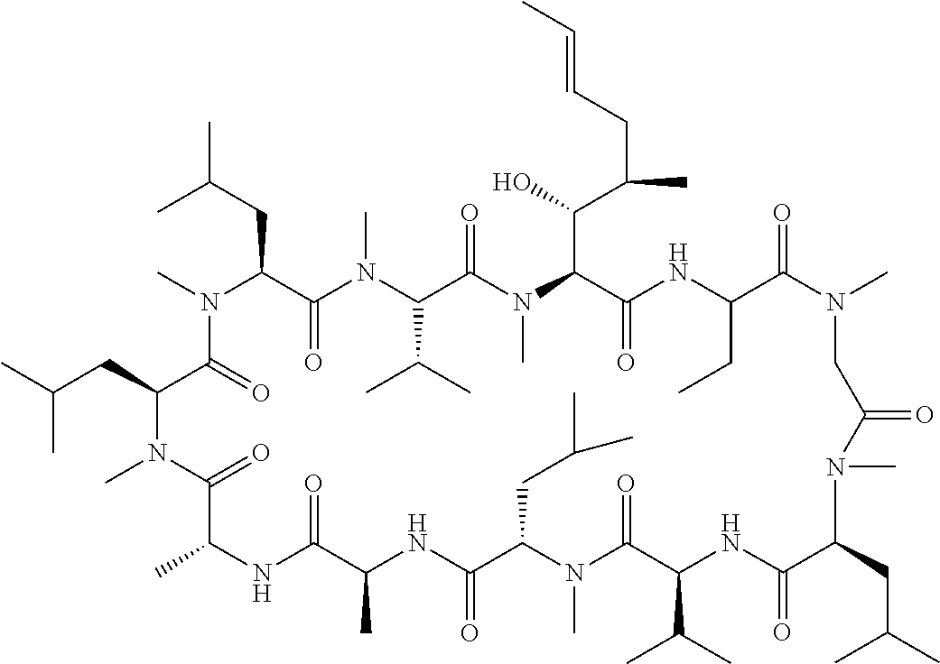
CC(CC1C(=O)N(C)C(CC(C)C)C(=O)N(C)C(C(C)C)C(=O)N(C)C(C(C(CC=CC)C)O)C(=O)NC(CC)C(=O)N(C)CC(=O)N(C)C(CC(C)C)C(=O)NC(C(C)C)C(=O)N(C)C(CC(C)C)C(=O)NC(C)C(=O)NC(C)C(=O)N1C)C
